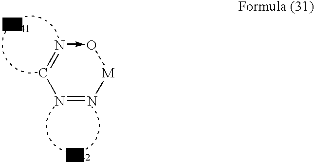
N1=N[M]O-N=C1
